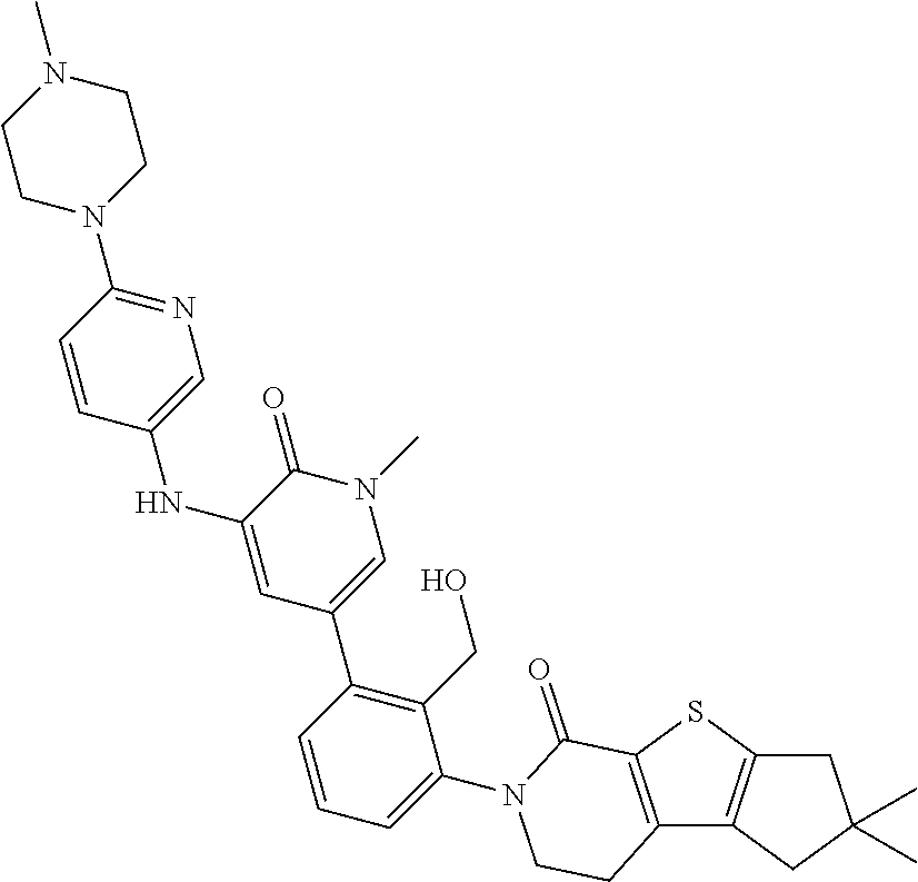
C12=C(SC3=C1CC(C)(C)C3)C(=O)N(C1=CC=CC(C3=CN(C)C(=O)C(NC4=CN=C(N5CCN(C)CC5)C=C4)=C3)=C1CO)CC2
